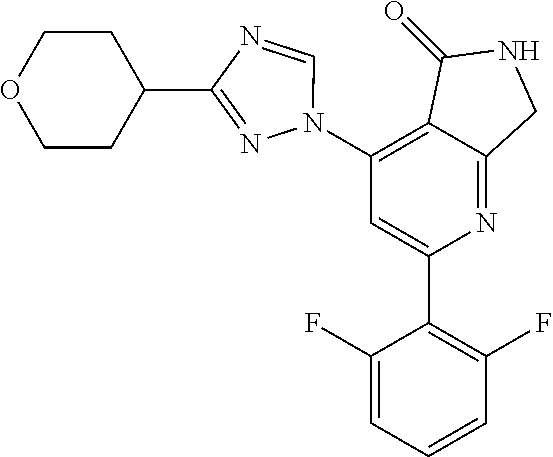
C1(N2C=NC(C3CCOCC3)=N2)=C2C(=NC(C3=C(F)C=CC=C3F)=C1)CNC2=O
